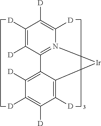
C1([D])=C([D])C2=N(C([D])=C1[D])[Ir]C1=C([D])C([D])=C([D])C([D])=C12
